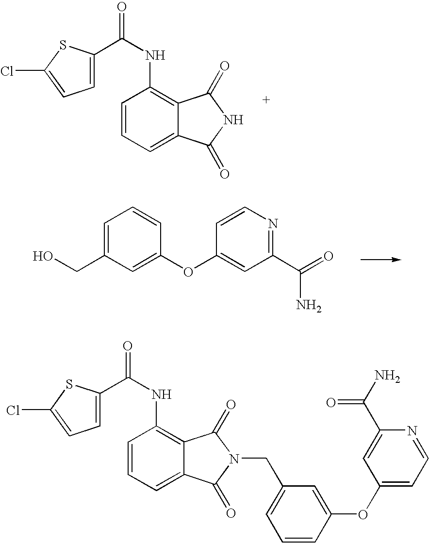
C1=CC=C2C(=C1NC(=O)C1=CC=C(Cl)S1)C(=O)NC2=O.C1=C(CO)C=C(OC2=CC(C(N)=O)=NC=C2)C=C1.C1=CC=C2C(=C1NC(=O)C1=CC=C(Cl)S1)C(=O)N(CC1=CC=CC(OC3=CC=NC(C(N)=O)=C3)=C1)C2=O
